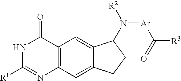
C12=C(C=C3C(=C1)C(N([R2])[Ar]C(=O)[R3])CC3)N=C([R1])NC2=O
